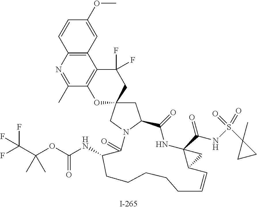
C1=CC2=C(C=C1OC)C1=C(C(C)=N2)OC2(CC1(F)F)CC1N(C2)C(=O)C(NC(=O)OC(C(F)(F)F)(C)C)CCCCCC=CC2C(C(NS(C3(C)CC3)(=O)=O)=O)(NC1=O)C2
